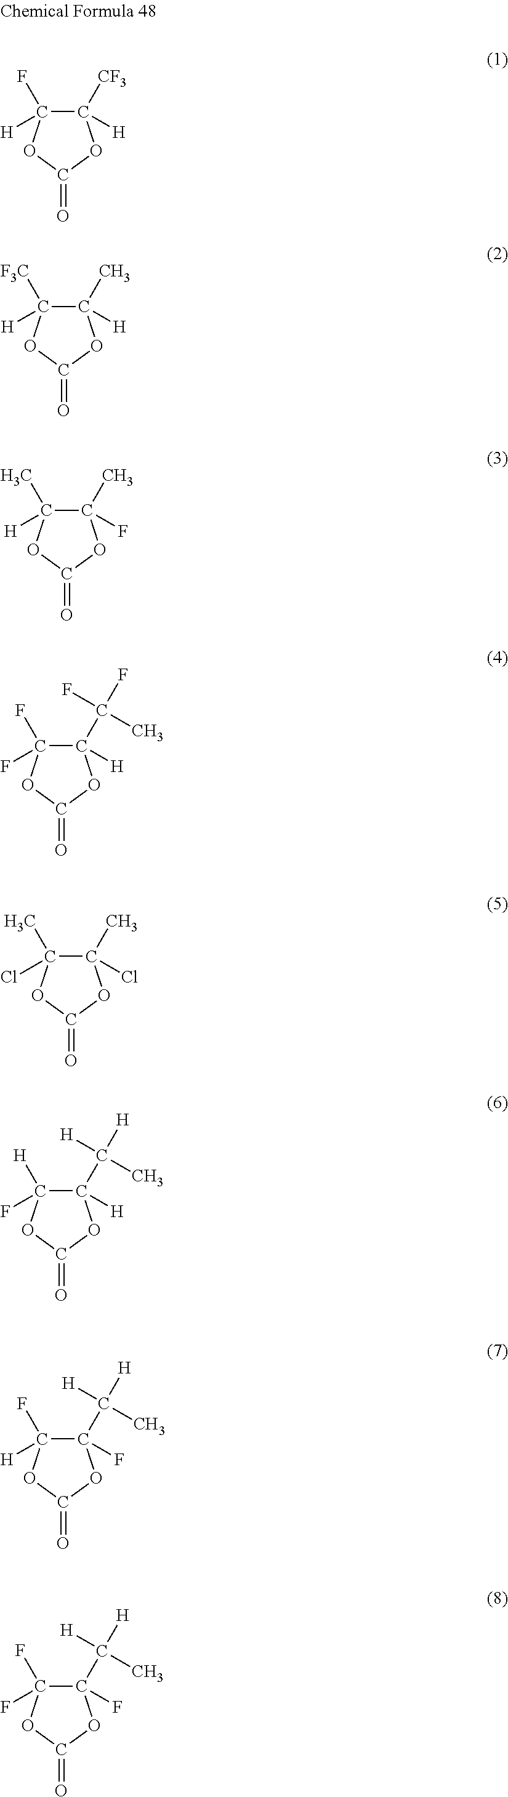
C1([CF3])([H])C(F)([H])OC(=O)O1.C1(C)([H])C([F3C])([H])OC(=O)O1.C1(C)(F)C(C)([H])OC(=O)O1.C1(C(F)(F)C)([H])C(F)(F)OC(=O)O1.C1(C)(Cl)C(C)(Cl)OC(=O)O1.C1(C([H])([H])C)([H])C([H])(F)OC(=O)O1.C1(C([H])([H])C)(F)C(F)([H])OC(=O)O1.C1(C([H])([H])C)(F)C(F)(F)OC(=O)O1
